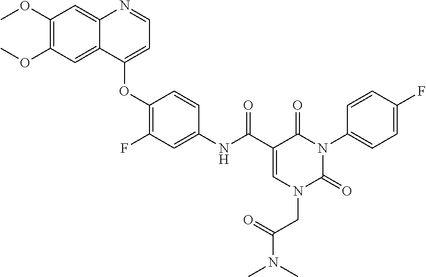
C1(OC)=C(OC)C=C2C(=C1)N=CC=C2OC1=C(F)C=C(NC(=O)C2=CN(CC(N(C)C)=O)C(=O)N(C3=CC=C(F)C=C3)C2=O)C=C1
